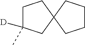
C1C(C)([D])CC2(C1)CCCC2
